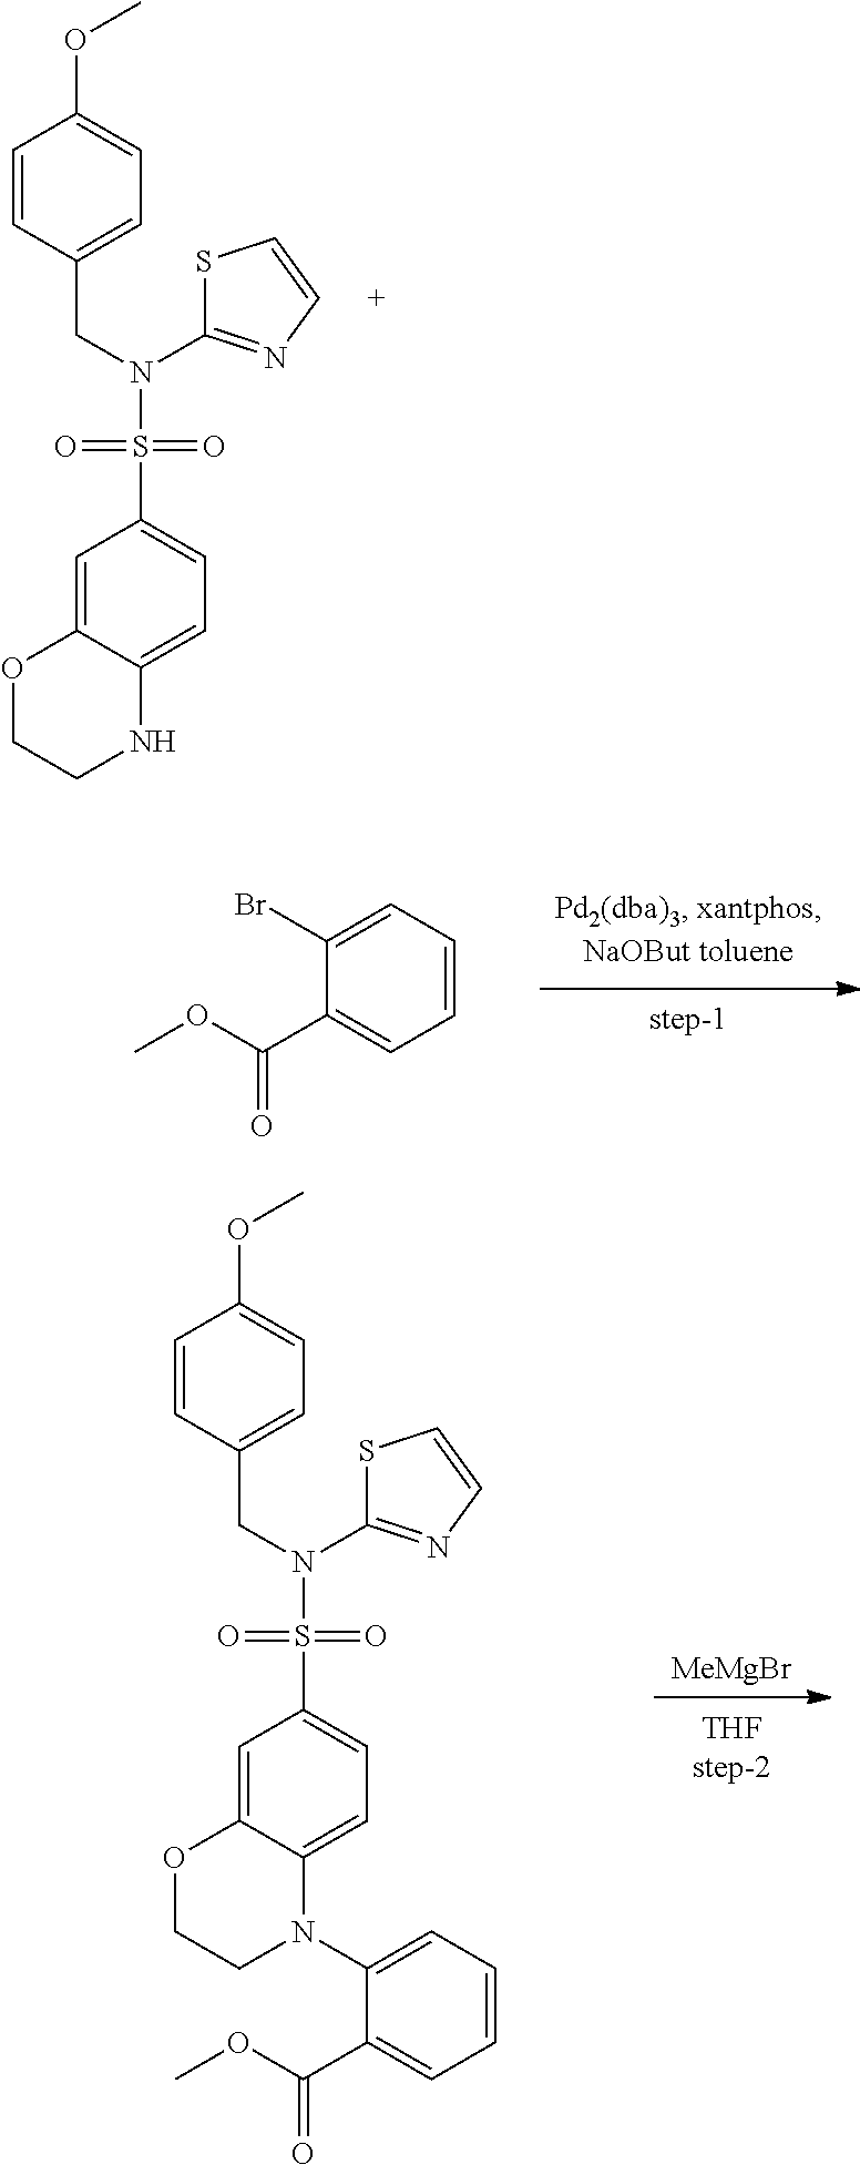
C1=CC(CN(C2=NC=CS2)S(=O)(=O)C2=CC=C3C(=C2)OCCN3)=CC=C1OC.C1=CC=C(Br)C(C(OC)=O)=C1.C1=CC(CN(C2=NC=CS2)S(=O)(=O)C2=CC=C3C(=C2)OCCN3C2=CC=CC=C2C(OC)=O)=CC=C1OC.[MeMgBr]
